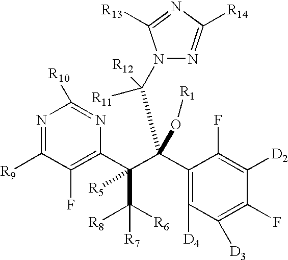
N1=C([R9])C(F)=C(C(C(C2=C([D4])C([D3])=C(F)C([D2])=C2F)(O[R1])C(N2N=C([R14])N=C2[R13])([R11])[R12])(C([R8])([R6])[R7])[R5])N=C1[R10]
